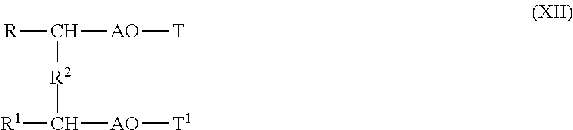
[R]C([AO][T])[R2]C([R1])[AO][T1]
